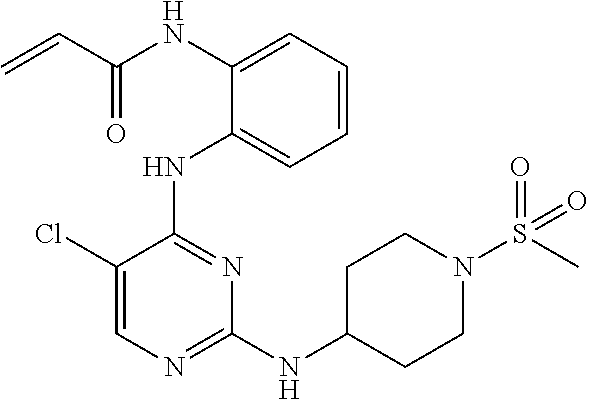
N(C1=CC=CC=C1NC1=NC(NC2CCN(S(C)(=O)=O)CC2)=NC=C1Cl)C(C=C)=O
